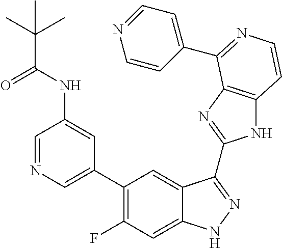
C1=C(C2=C(F)C=C3C(=C2)C(C2=NC4=C(N2)C=CN=C4C2=CC=NC=C2)=NN3)C=C(NC(=O)C(C)(C)C)C=N1
